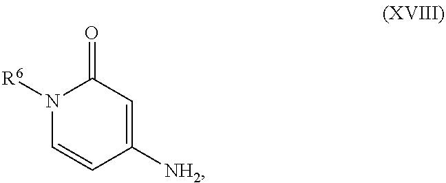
C1=CC([NH2])=CC(=O)N1[R6]
